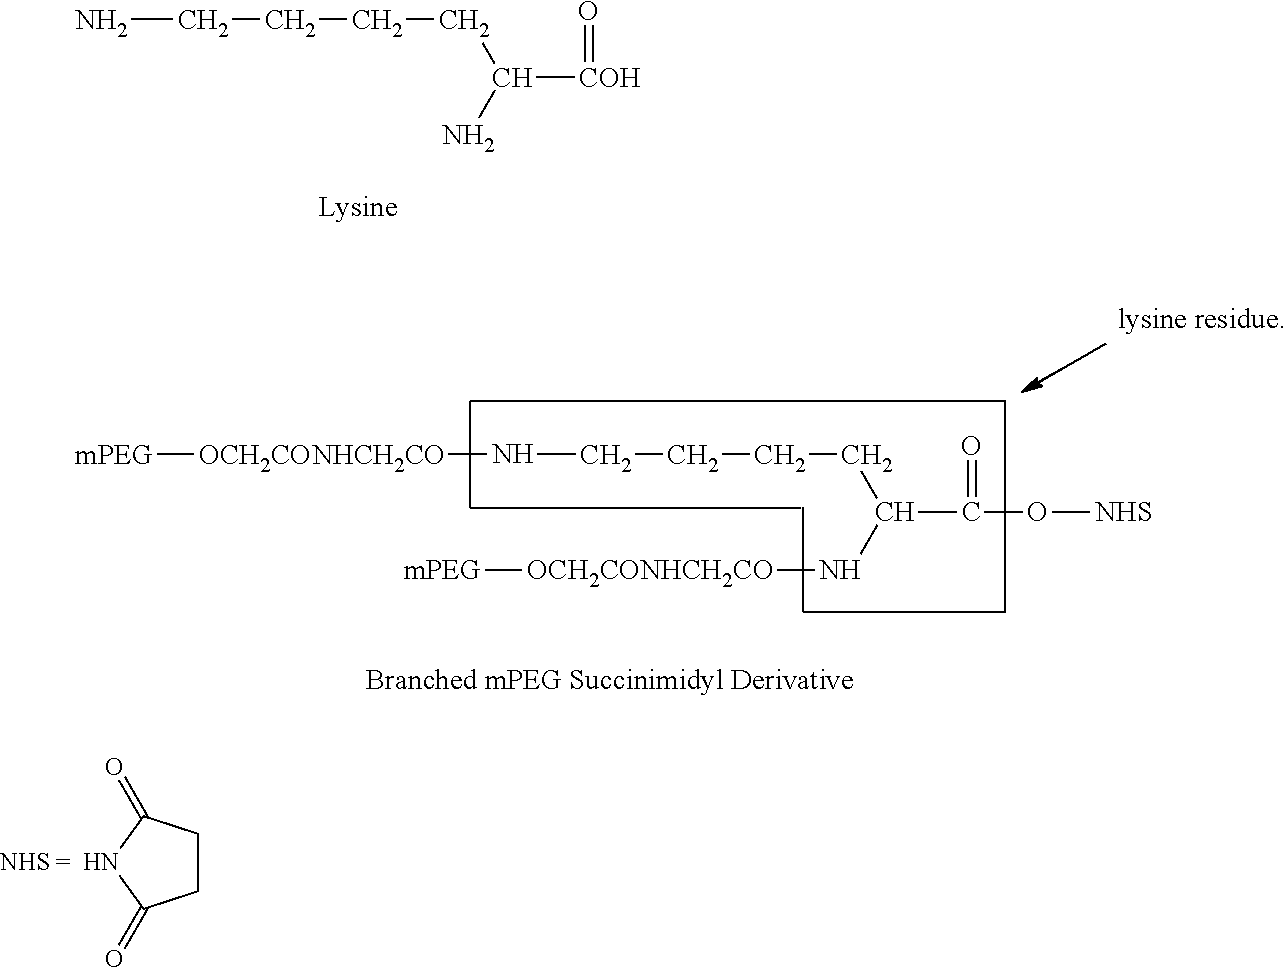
NCCCCC([COH]=O)N.[mPEG][OCH2CONHCH2CO]NCCCCC(C(O[NHS])=O)N[OCH2CONHCH2CO][mPEG].C1CC(=O)NC1=O
